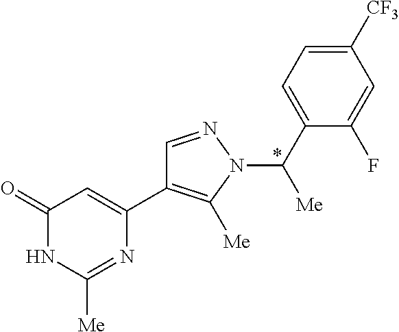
C1(=O)NC([Me])=NC(C2=C([Me])N(C(C3=CC=C([CF3])C=C3F)[Me])N=C2)=C1
